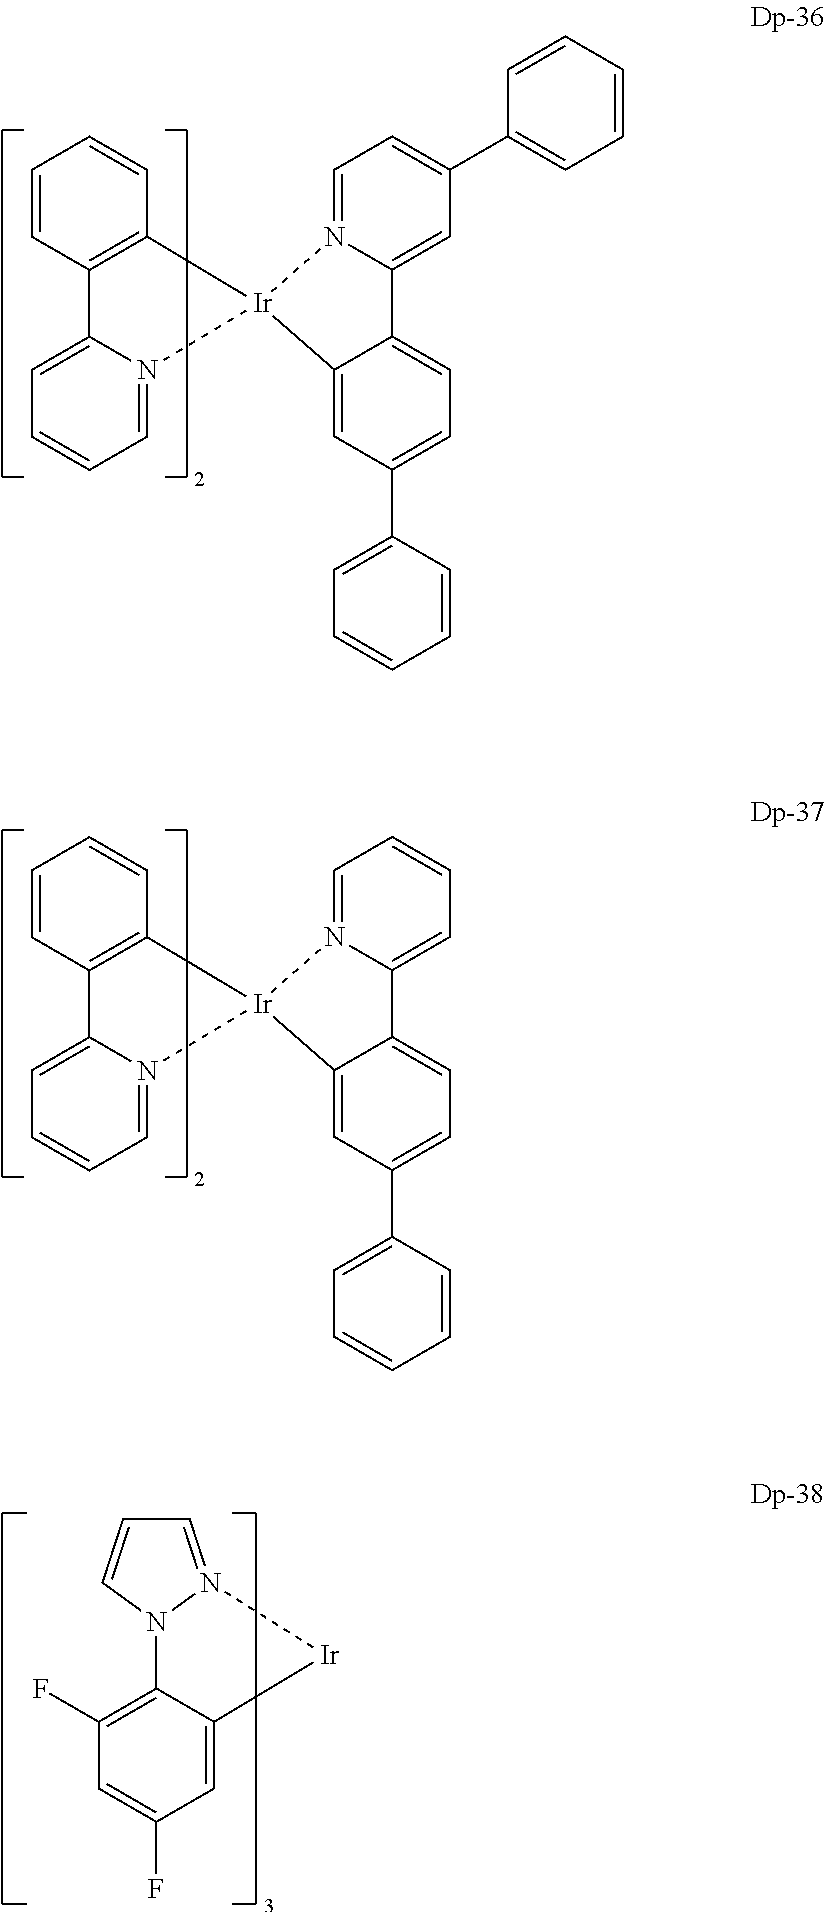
C12=CC(C3=CC=CC=C3)=CC=N1[Ir]1(C3=CC(C4=CC=CC=C4)=CC=C23)N2=CC=CC=C2C2=C1C=CC=C2.C12=CC=CC=N1[Ir]1(C3=CC(C4=CC=CC=C4)=CC=C23)N2=CC=CC=C2C2=C1C=CC=C2.[Ir]1C2=CC(F)=CC(F)=C2N2N1=CC=C2
